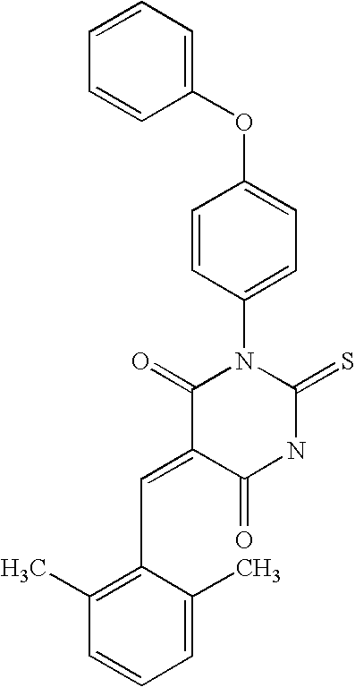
C1(OC2=CC=C(N3C(=O)C(=CC4=C(C)C=CC=C4C)C(=O)NC3=S)C=C2)=CC=CC=C1
